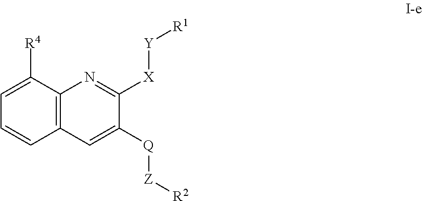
C12=C(C=C([Q][Z][R2])C([X][Y][R1])=N1)C=CC=C2[R4]
